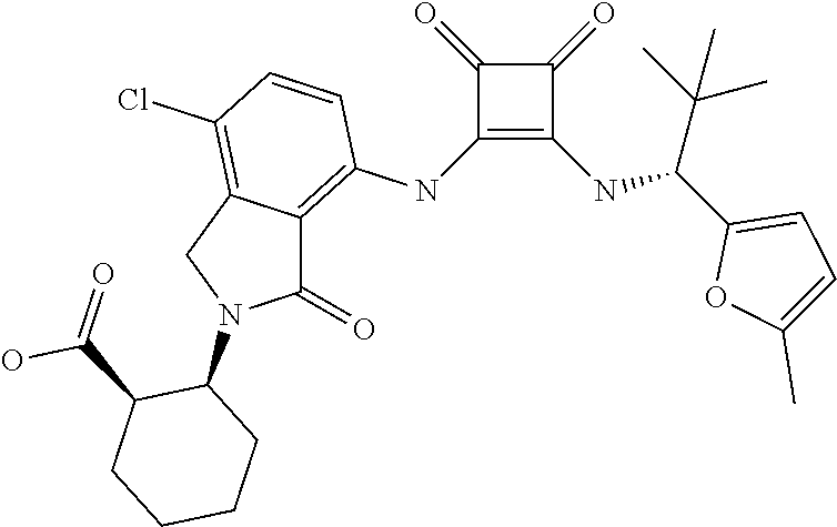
C1(NC2=C3C(=C(Cl)C=C2)CN(C2C(C(=O)O)CCCC2)C3=O)=C(NC(C2=CC=C(C)O2)C(C)(C)C)C(=O)C1=O
